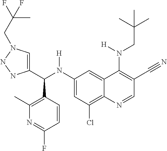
C1(N(C(C2=CN(CC(C)(F)F)NN2)C2=C(C)N=C(F)C=C2)[H])=CC(Cl)=C2C(=C1)C(N(CC(C)(C)C)[H])=C(C#N)C=N2
